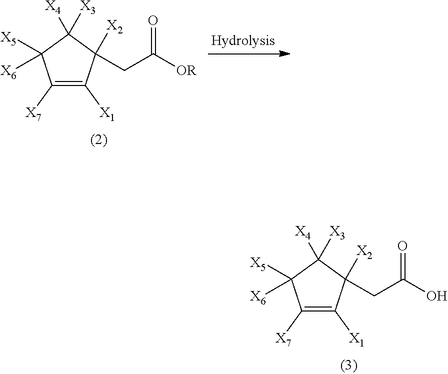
C1([X7])=C([X1])C([X2])(CC([OR])=O)C([X4])([X3])C1([X5])[X6].C1([X7])=C([X1])C([X2])(CC(O)=O)C([X4])([X3])C1([X5])[X6]
